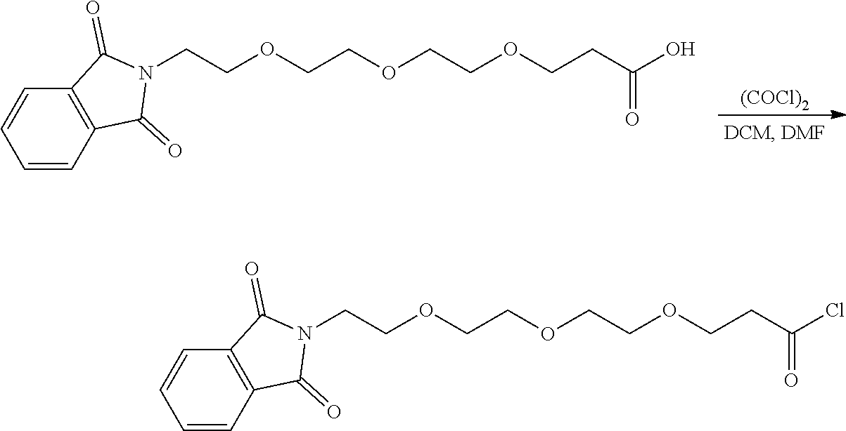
C12=C(C(=O)N(CCOCCOCCOCCC(O)=O)C1=O)C=CC=C2.[(COCl)2].C12=C(C(=O)N(CCOCCOCCOCCC(Cl)=O)C1=O)C=CC=C2
